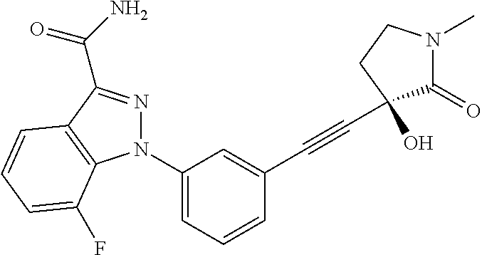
N1(C2=CC=CC(C#CC3(O)C(=O)N(C)CC3)=C2)N=C(C(N)=O)C2=C1C(F)=CC=C2
